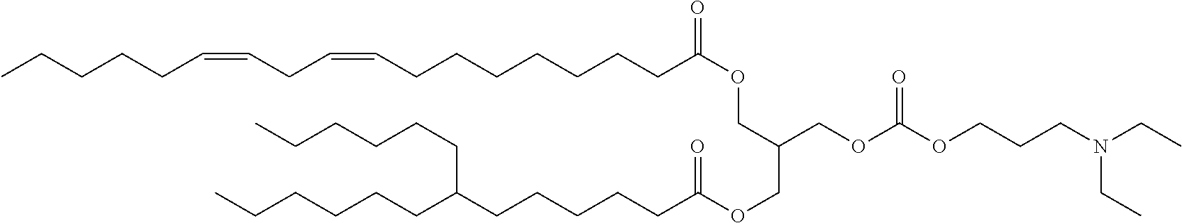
CCCCCCC(CCCCCC)CCCCCC(OCC(COC(CCCCCCCC=CCC=CCCCCC)=O)COC(OCCCN(CC)CC)=O)=O
